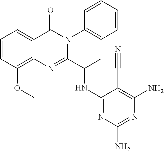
C1=CC(OC)=C2C(=C1)C(=O)N(C1=CC=CC=C1)C(C(C)NC1=NC(N)=NC(N)=C1C#N)=N2
